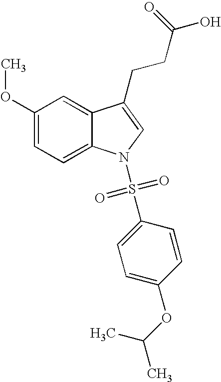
C12=CC(OC)=CC=C1N(S(C1=CC=C(OC(C)C)C=C1)(=O)=O)C=C2CCC(=O)O
